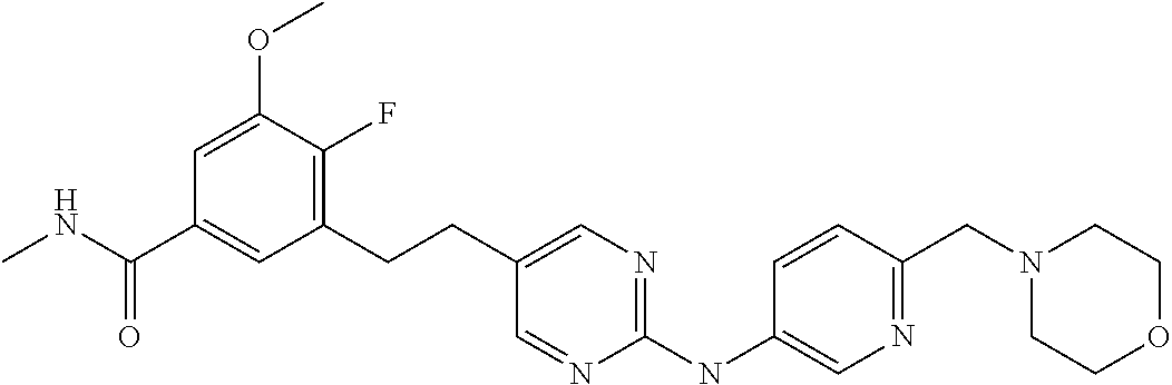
CNC(C1=CC(CCC2=CN=C(NC3=CN=C(CN4CCOCC4)C=C3)N=C2)=C(F)C(OC)=C1)=O
